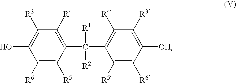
C1([R4])=C(C(C2=C([R4])C([R3])=C([OH])C([R6])=C2[R5])([R1])[R2])C([R5])=C([R6])C(O)=C1[R3]
